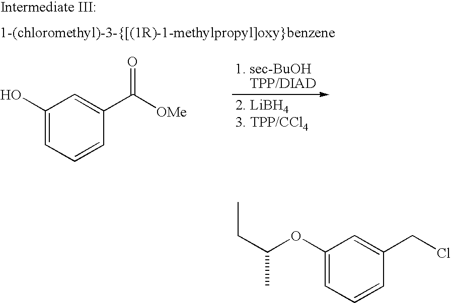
C1(O)=CC=CC(C([OMe])=O)=C1.CCC(OC1=CC=CC(CCl)=C1)C
